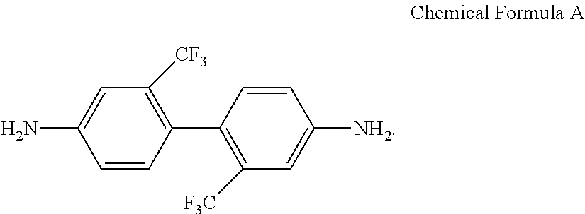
C1=C(N)C=CC(C2=C([F3C])C=C([NH2])C=C2)=C1[CF3]
